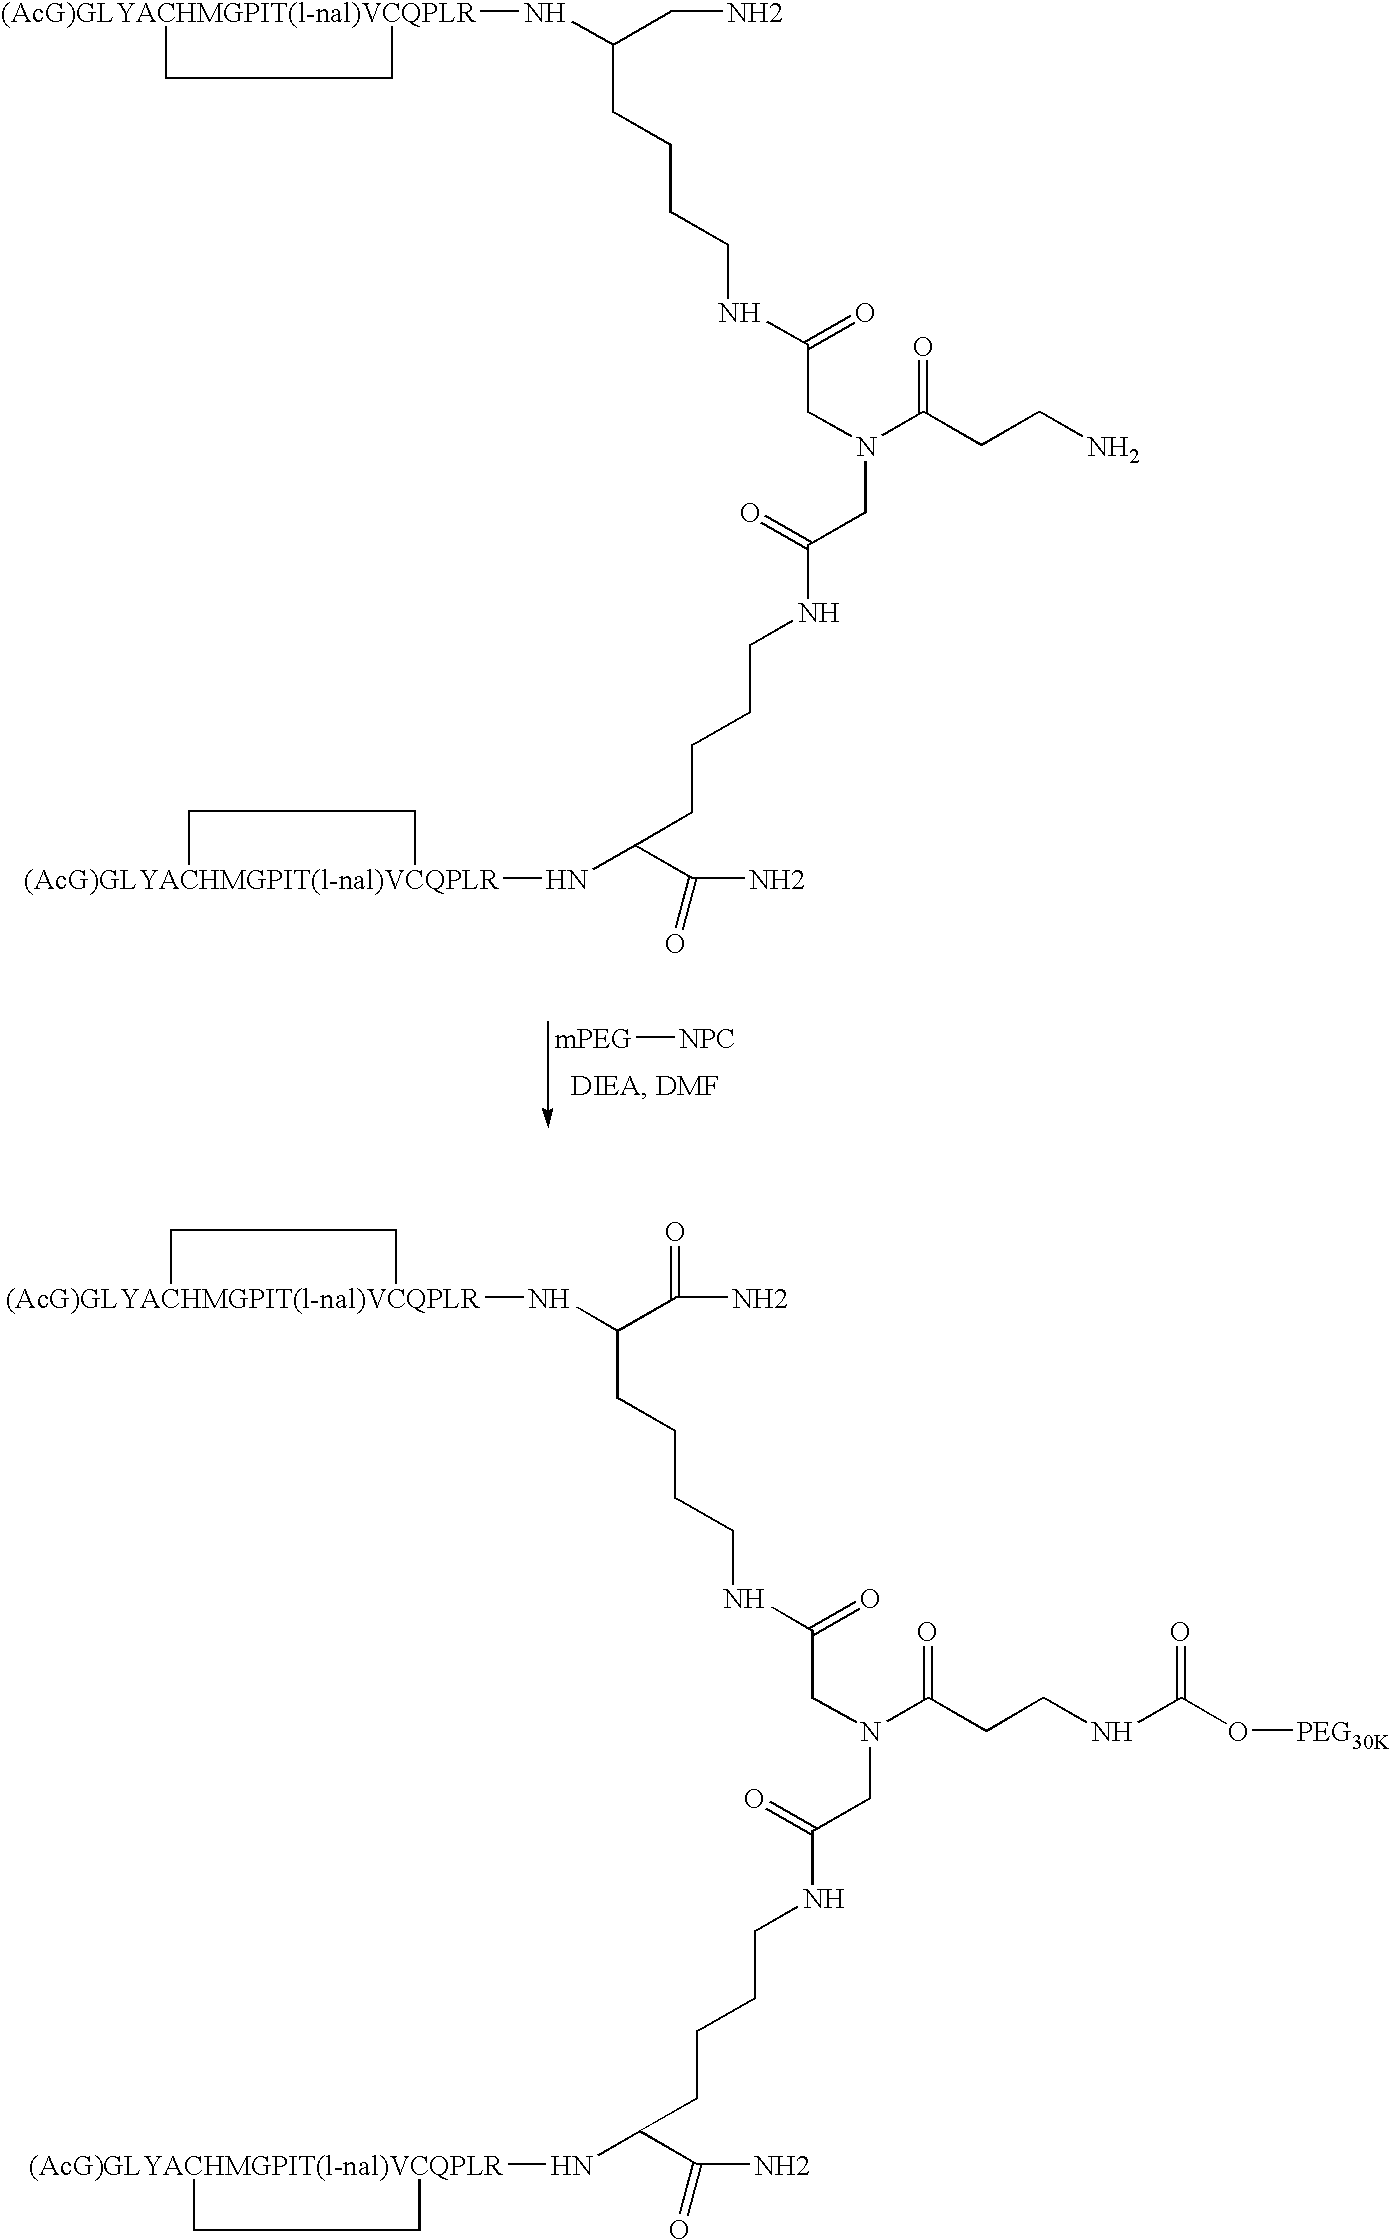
[mPEG][NPC].[(AcG)GLYACHMGPIT(l-nal)VCQPLR]1(NC(CN)CCCCNC(=O)CN(CC(NCCCCC(N[(AcG)GLYACHMGPIT(l-nal)VCQPLR]2CC2)C(N)=O)=O)C(CCN)=O)CC1.[(AcG)GLYACHMGPIT(l-nal)VCQPLR]1(NC(C(N)=O)CCCCNC(=O)CN(CC(NCCCCC(N[(AcG)GLYACHMGPIT(l-nal)VCQPLR]2CC2)C(N)=O)=O)C(CCNC(O[PEG30K])=O)=O)CC1
